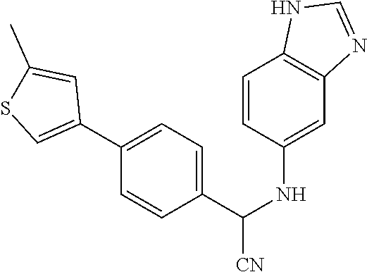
C1(C(NC2=CC3=C(C=C2)NC=N3)[CN])=CC=C(C2=CSC(C)=C2)C=C1
